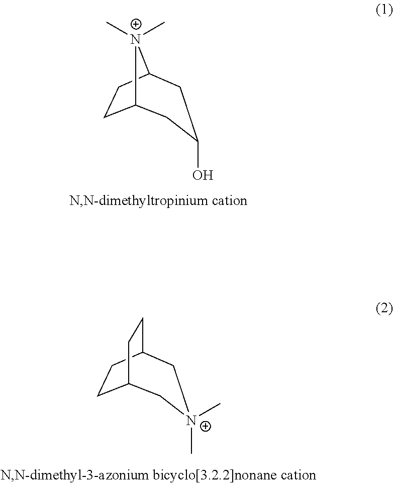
C12CCC([N+]1(C)C)CC(O)C2.C12CCC(C[N+](C)(C)C1)CC2
